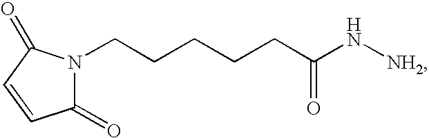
C1(=O)N(CCCCCC(N[NH2])=O)C(=O)C=C1
